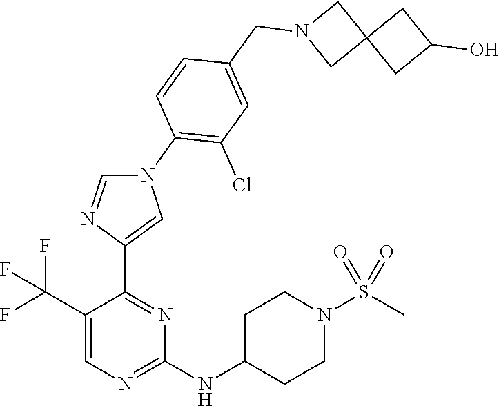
C1(C(F)(F)F)=CN=C(NC2CCN(S(C)(=O)=O)CC2)N=C1C1=CN(C2=C(Cl)C=C(CN3CC4(C3)CC(O)C4)C=C2)C=N1
